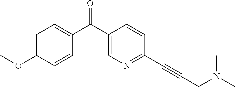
C1=C(OC)C=CC(C(C2=CN=C(C#CCN(C)C)C=C2)=O)=C1
